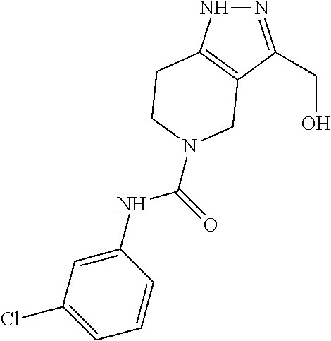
N1=C(CO)C2=C(N1)CCN(C(NC1=CC(Cl)=CC=C1)=O)C2
